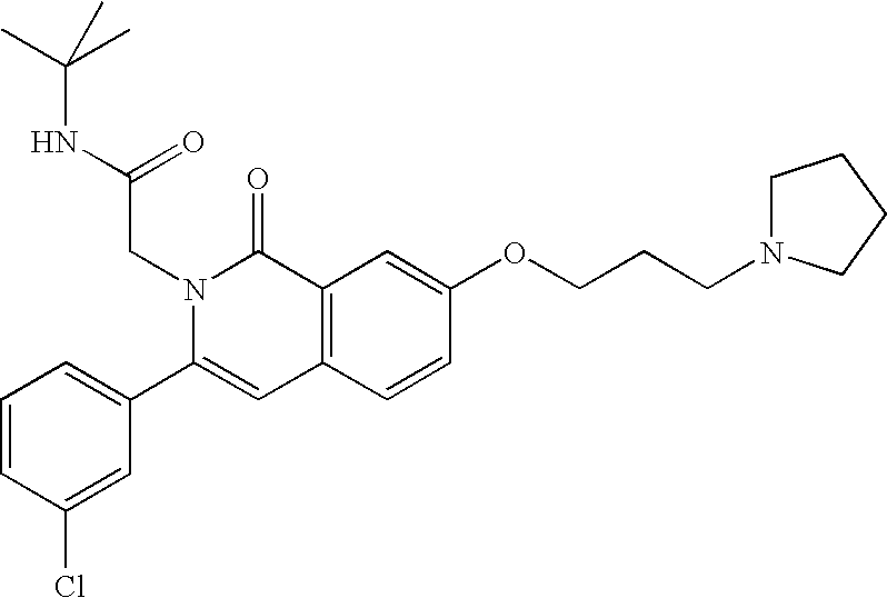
C1=CC(Cl)=CC(C2=CC3=C(C(=O)N2CC(=O)NC(C)(C)C)C=C(OCCCN2CCCC2)C=C3)=C1
